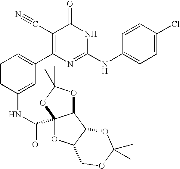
C1(NC(=O)C23C(OC(C)(C)O2)C2C(O3)COC(C)(C)O2)=CC(C2=C(C#N)C(=O)NC(NC3=CC=C(Cl)C=C3)=N2)=CC=C1
